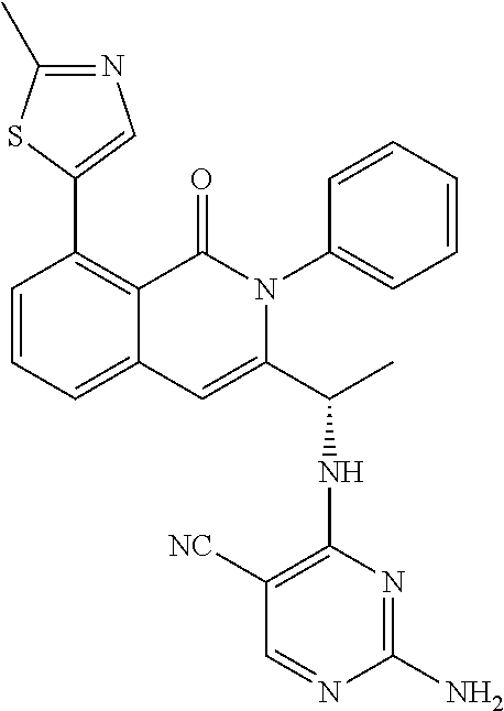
C1(C2=CN=C(C)S2)=C2C(=CC=C1)C=C(C(C)NC1=C([NC])C=NC(N)=N1)N(C1=CC=CC=C1)C2=O
